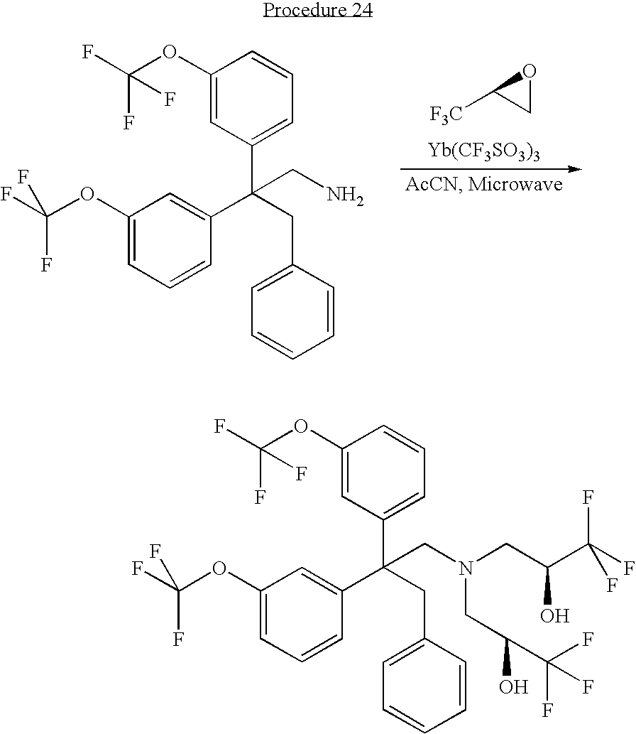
C1OC1[F3C].[Yb(CF3SO3)3].C1(OC(F)(F)F)=CC=CC(C(CC2=CC=CC=C2)(C2=CC=CC(OC(F)(F)F)=C2)CN)=C1.C1(OC(F)(F)F)=CC=CC(C(CC2=CC=CC=C2)(C2=CC=CC(OC(F)(F)F)=C2)CN(CC(O)C(F)(F)F)CC(O)C(F)(F)F)=C1
